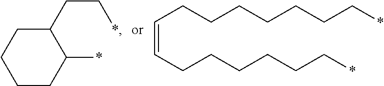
C1(CC*)CCCCC1*.C(=CCCCCCC*)CCCCCCC*
